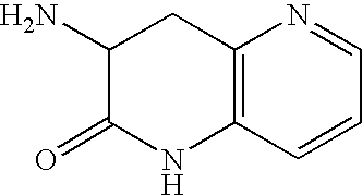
C1(N)C(=O)NC2=C(C1)N=CC=C2
